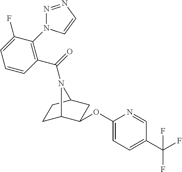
N1=NC=CN1C1=C(C(=O)N2C3CCC2CC3OC2=CC=C(C(F)(F)F)C=N2)C=CC=C1F
